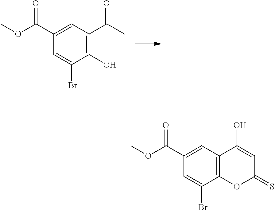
C1(O)=C(C(C)=O)C=C(C(OC)=O)C=C1Br.C12=C(C=C(C(OC)=O)C=C1Br)C(O)=CC(=S)O2
